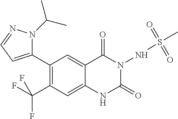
C1(C2=CC=NN2C(C)C)=C(C(F)(F)F)C=C2C(=C1)C(=O)N(NS(C)(=O)=O)C(=O)N2
